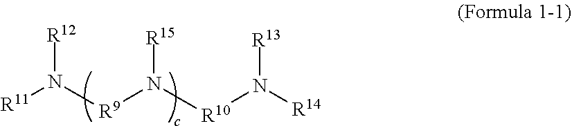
[R12]N([R11])[R9]N([R10]N([R14])[R13])[R15]
